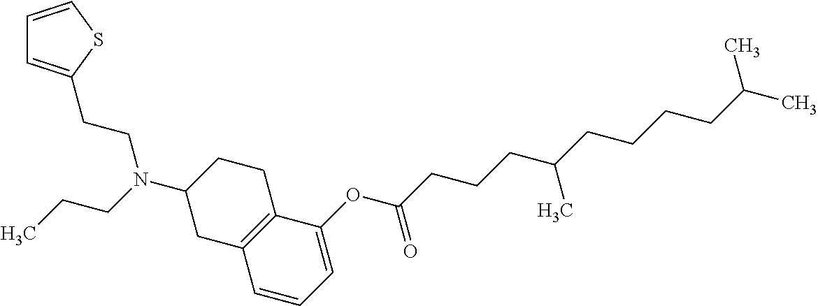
C12=C(CCC(N(CCC)CCC3=CC=CS3)C1)C(OC(CCCC(CCCCC(C)C)C)=O)=CC=C2
